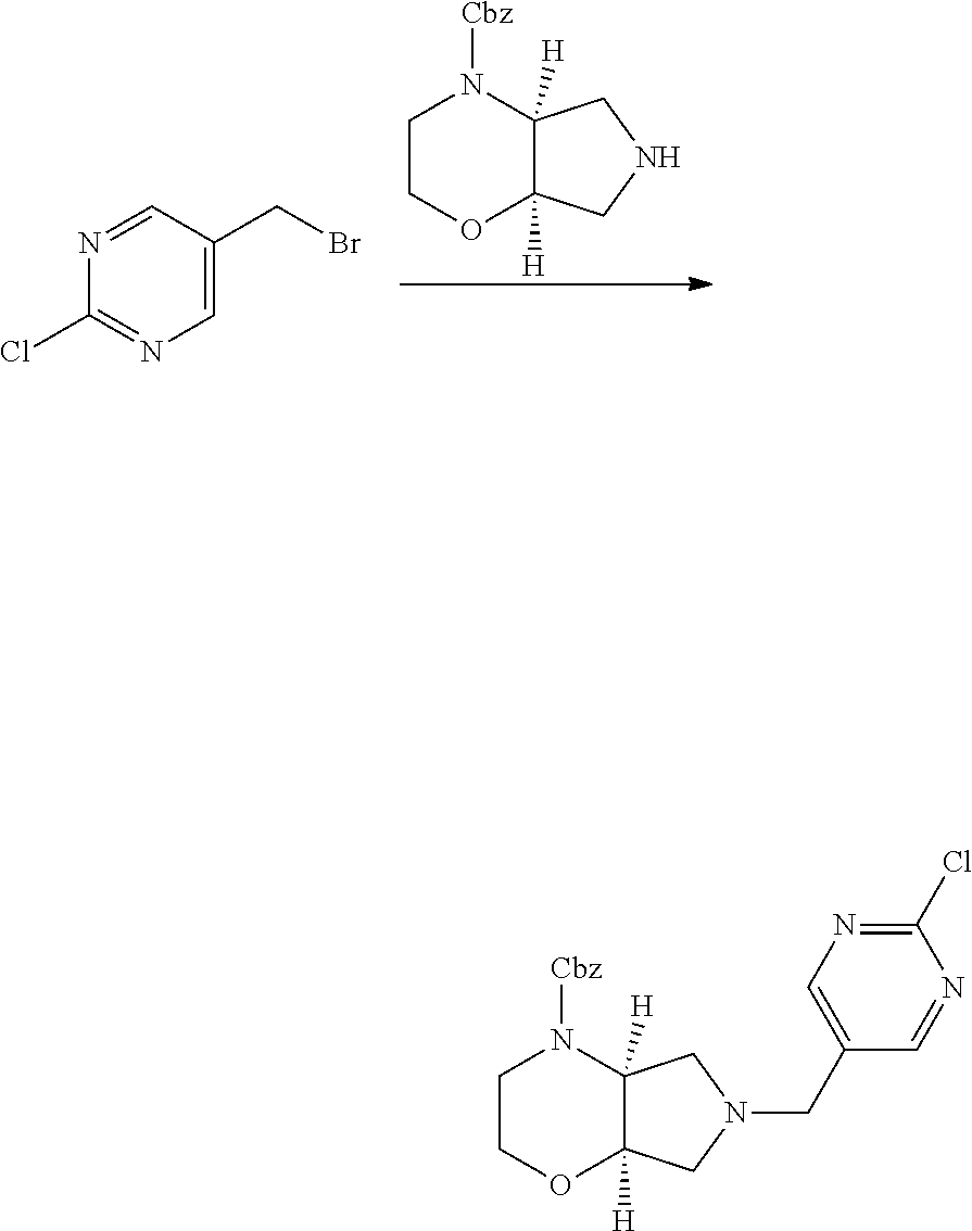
C1COC2([H])C([H])(N1[Cbz])CNC2.C1=C(CBr)C=NC(Cl)=N1.C1COC2([H])C([H])(N1[Cbz])CN(CC1=CN=C(Cl)N=C1)C2
